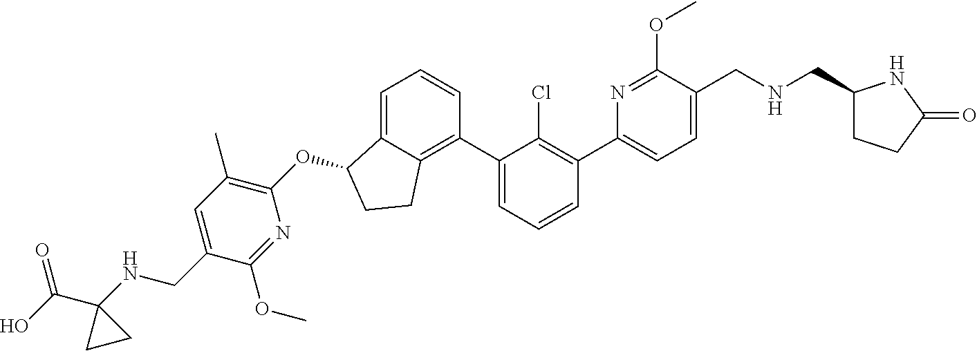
O(C1C2=CC=CC(C3=CC=CC(C4=CC=C(CNCC5CCC(=O)N5)C(OC)=N4)=C3Cl)=C2CC1)C1=C(C)C=C(CNC2(C(O)=O)CC2)C(OC)=N1
